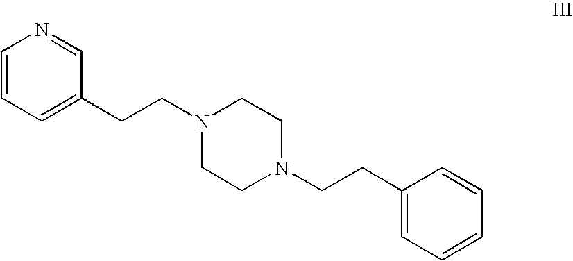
C1=CC=C(CCN2CCN(CCC3=CC=CC=C3)CC2)C=N1
